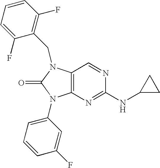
C12=C(N(CC3=C(F)C=CC=C3F)C(=O)N1C1=CC=CC(F)=C1)C=NC(NC1CC1)=N2
